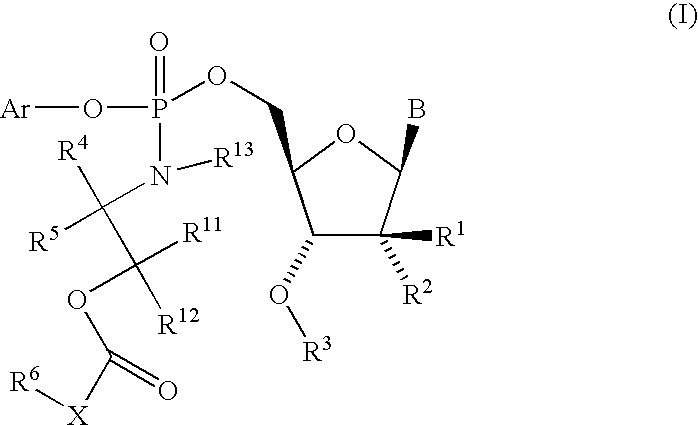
C1(O[R3])C([R1])([R2])C(B)OC1COP(O[Ar])(=O)N([R13])C([R4])(C([R11])(OC([X][R6])=O)[R12])[R5]
